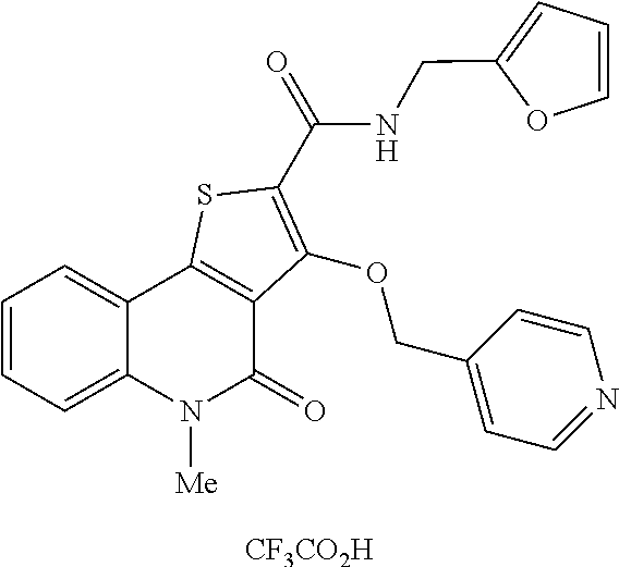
[CF3CO2H].C1=CC=C2C(=C1)C1=C(C(=O)N2[Me])C(OCC2=CC=NC=C2)=C(C(NCC2=CC=CO2)=O)S1
